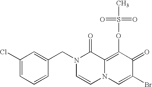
C1(Cl)=CC=CC(CN2C=CN3C(=C(OS(C)(=O)=O)C(=O)C(Br)=C3)C2=O)=C1
